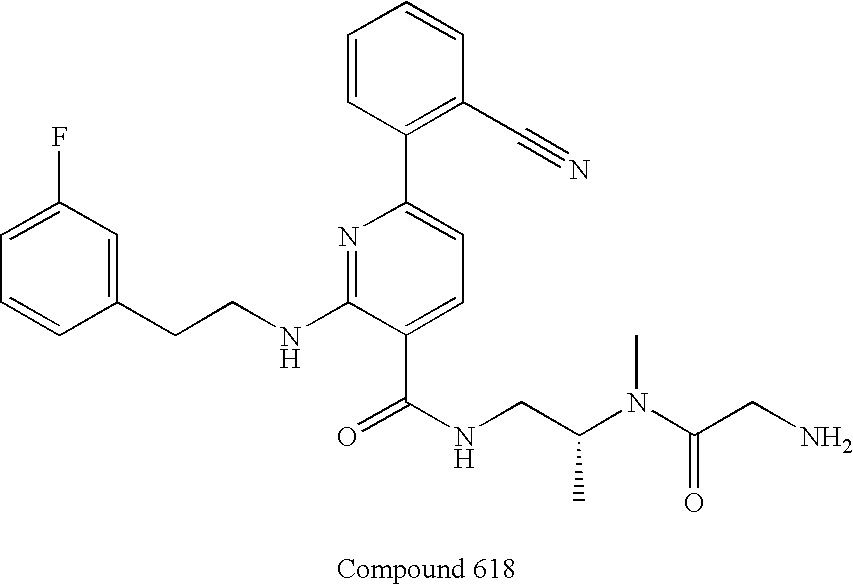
C1=CC(CCNC2=NC(C3=C(C#N)C=CC=C3)=CC=C2C(NCC(N(C(CN)=O)C)C)=O)=CC(F)=C1
